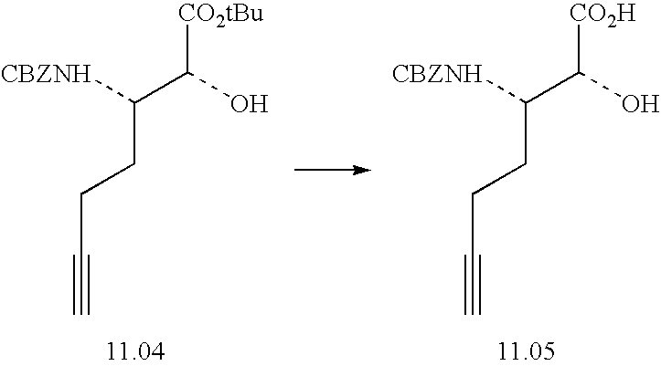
C#CCCC(C([CO2tBu])O)[CBZNH].C#CCCC(C([CO2H])O)[CBZNH]
